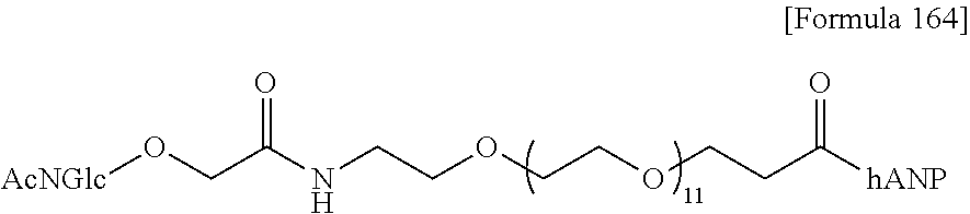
[AcNGlc]OCC(NCCOCCOCCC([hANP])=O)=O
